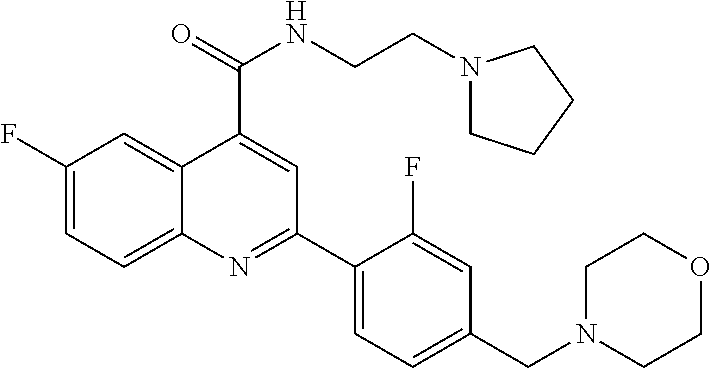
C1(F)=CC=C2C(=C1)C(C(=O)NCCN1CCCC1)=CC(C1=CC=C(CN3CCOCC3)C=C1F)=N2
